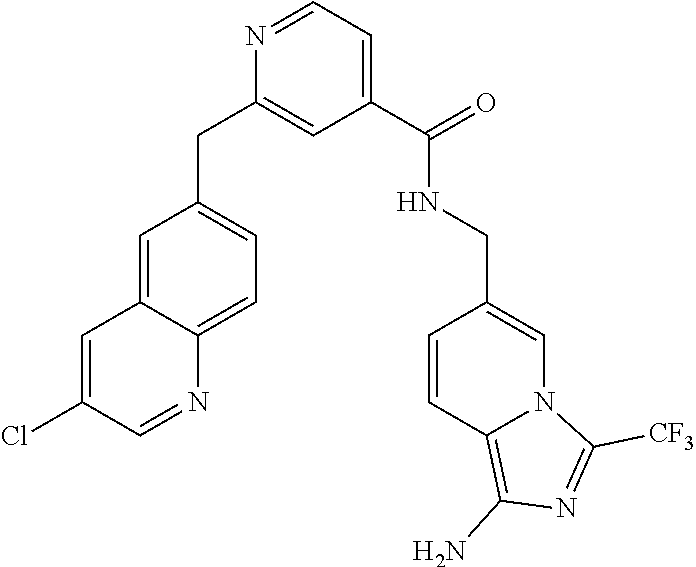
C1=C2C(=CC=C1CC1=CC(C(NCC3=CN4C(=C(N)N=C4[CF3])C=C3)=O)=CC=N1)N=CC(Cl)=C2
